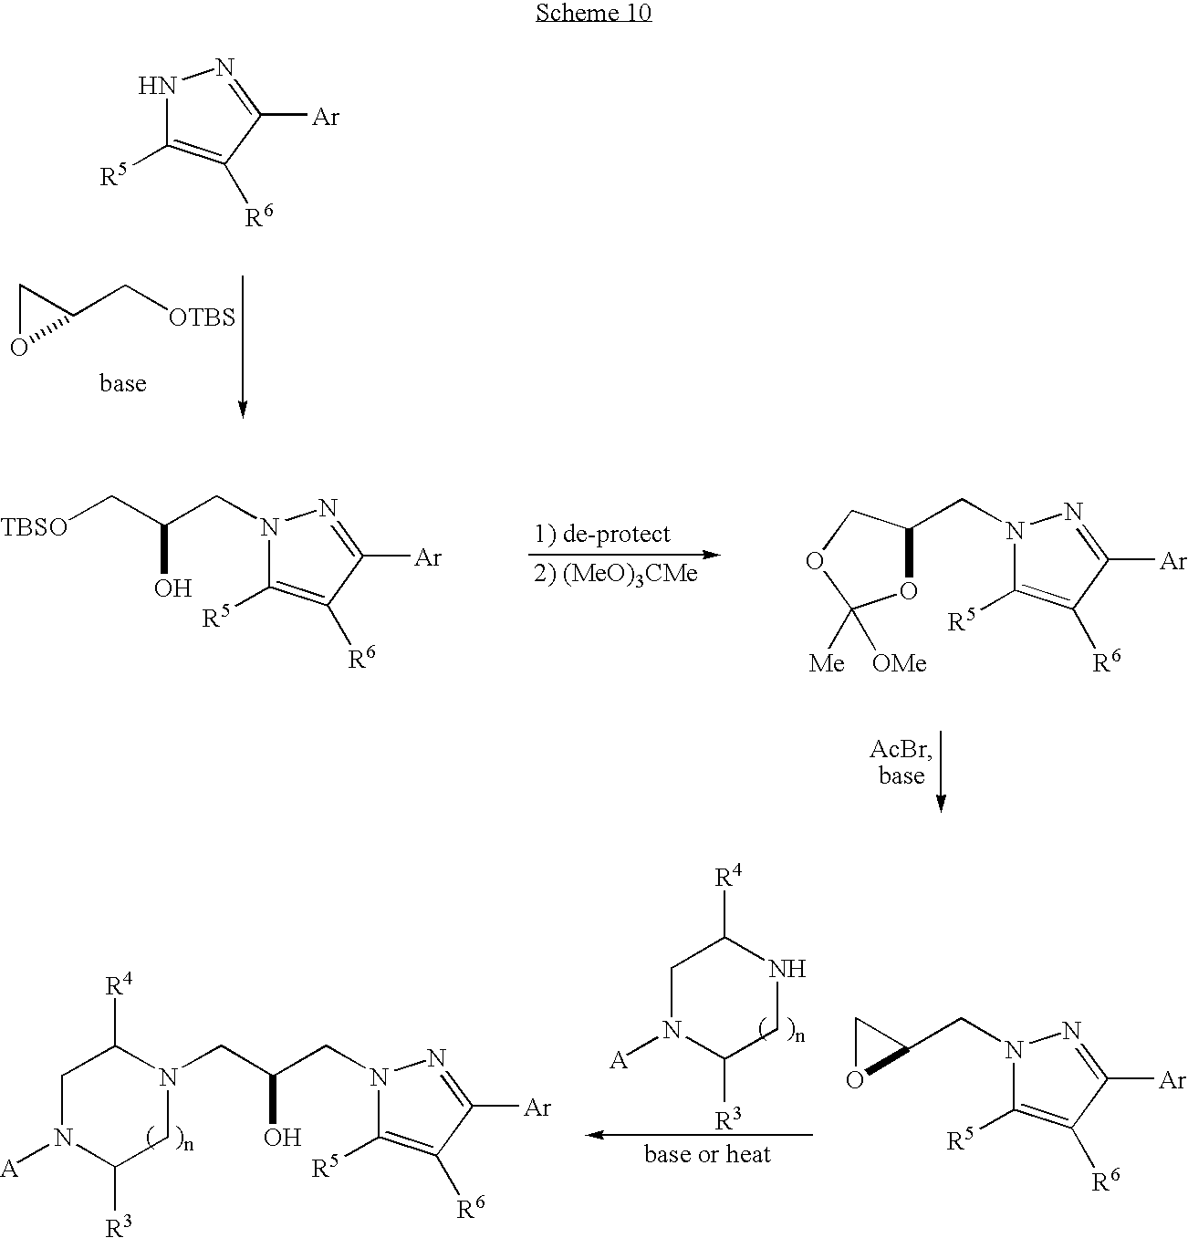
C1OC1C[OTBS].N1C([R5])=C([R6])C([Ar])=N1.N1(CC(C[TBSO])O)C([R5])=C([R6])C([Ar])=N1.N1(CC2OC([Me])([OMe])OC2)C([R5])=C([R6])C([Ar])=N1.C1N([A])C([R3])CNC1[R4].C1N([A])C([R3])CN(CC(CN2C([R5])=C([R6])C([Ar])=N2)O)C1[R4].N1(CC2CO2)C([R5])=C([R6])C([Ar])=N1
